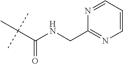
C(C(NCC1=NC=CC=N1)=O)(C)(C)C
